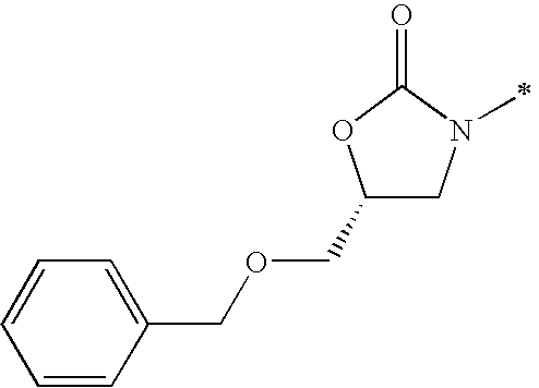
C1(COCC2=CC=CC=C2)CN(C)C(=O)O1
